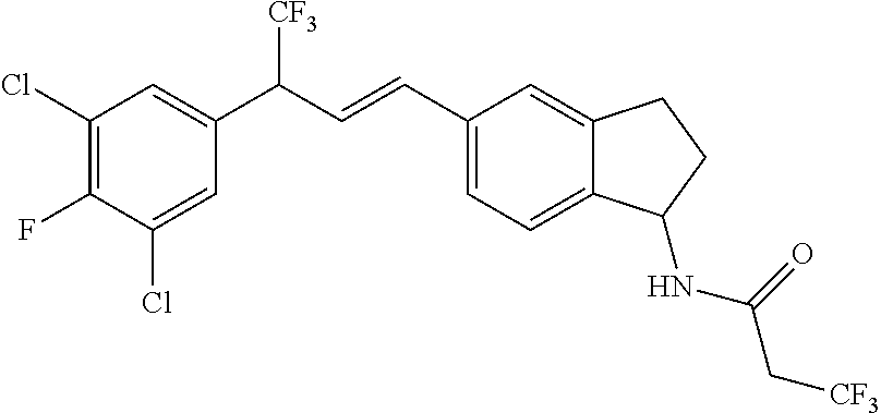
C1(Cl)=C(F)C(Cl)=CC(C(C=CC2=CC=C3C(=C2)CCC3NC(C[CF3])=O)[CF3])=C1
